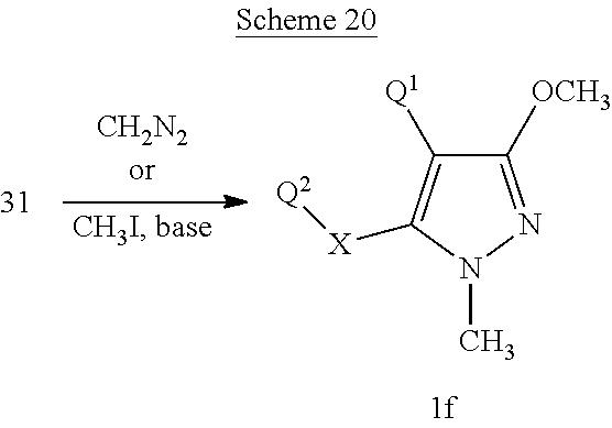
C1([OCH3])=NN(C)C([X][Q2])=C1[Q1]
